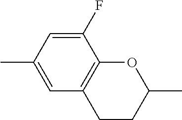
C1=C(C)C=C(F)C2=C1CCC(C)O2
